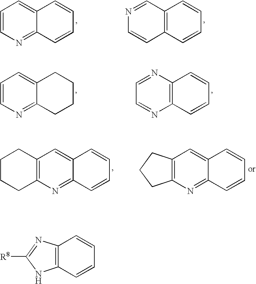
C1=CN=C2C(=C1)C=CC=C2.N1=CC2=C(C=C1)C=CC=C2.C1=CN=C2C(=C1)CCCC2.C1=NC2=C(N=C1)C=CC=C2.C12=C(N=C3C(=C1)C=CC=C3)CCCC2.C12=C(N=C3C(=C1)C=CC=C3)CCC2.C12=C(N=C([R8])N1)C=CC=C2
